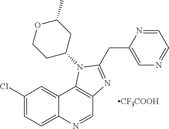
C1(Cl)=CC=C2C(=C1)C1=C(C=N2)N=C(CC2=CN=CC=N2)N1C1CC(C)OCC1.[CF3COOH]
